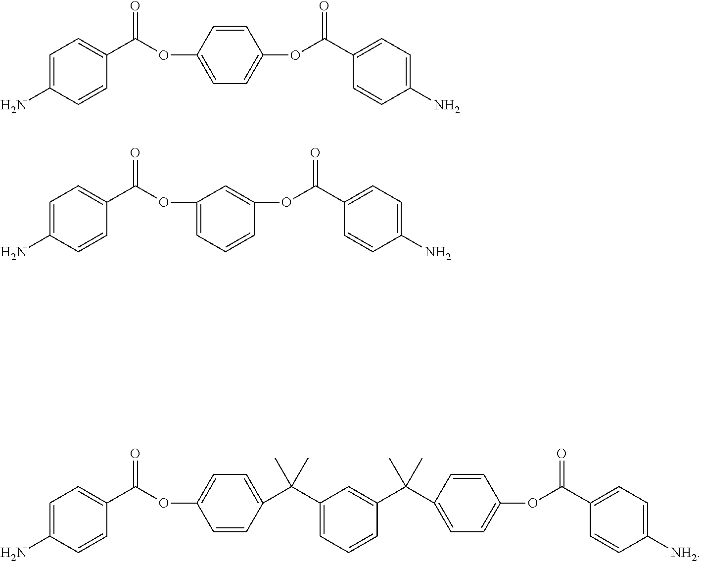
C1=C(N)C=CC(C(OC2=CC=C(OC(C3=CC=C(N)C=C3)=O)C=C2)=O)=C1.C1=C(N)C=CC(C(OC2=CC=CC(OC(C3=CC=C(N)C=C3)=O)=C2)=O)=C1.C1=C(N)C=CC(C(OC2=CC=C(C(C)(C3=CC=CC(C(C4=CC=C(OC(=O)C5=CC=C([NH2])C=C5)C=C4)(C)C)=C3)C)C=C2)=O)=C1
